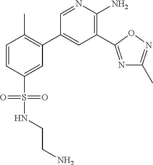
C1=CC(S(=O)(=O)NCCN)=CC(C2=CC(C3=NC(C)=NO3)=C(N)N=C2)=C1C
